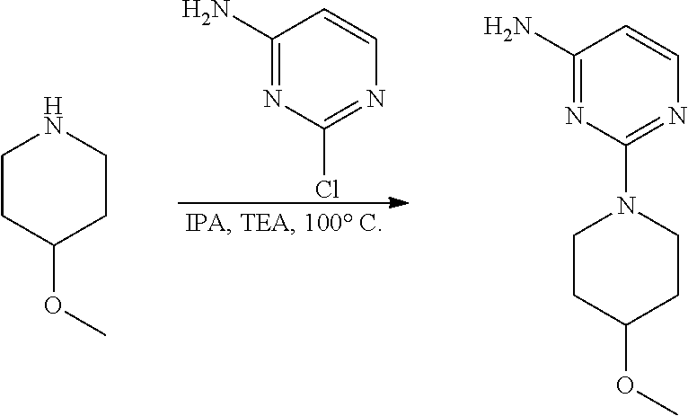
C1(N)=NC(Cl)=NC=C1.C1CC(OC)CCN1.C1CC(OC)CCN1C1=NC=CC(N)=N1
